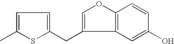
C1=C(C)SC(CC2=COC3=C2C=C(O)C=C3)=C1
